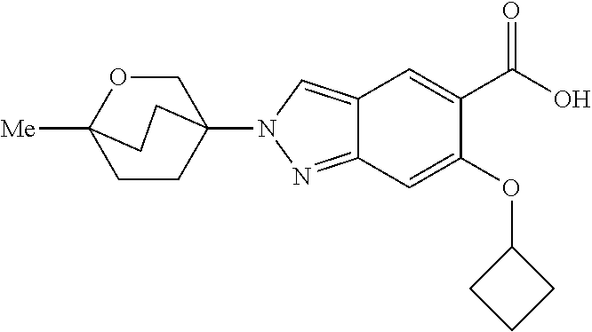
C1CC2(N3N=C4C(=C3)C=C(C(O)=O)C(OC3CCC3)=C4)COC1([Me])CC2
